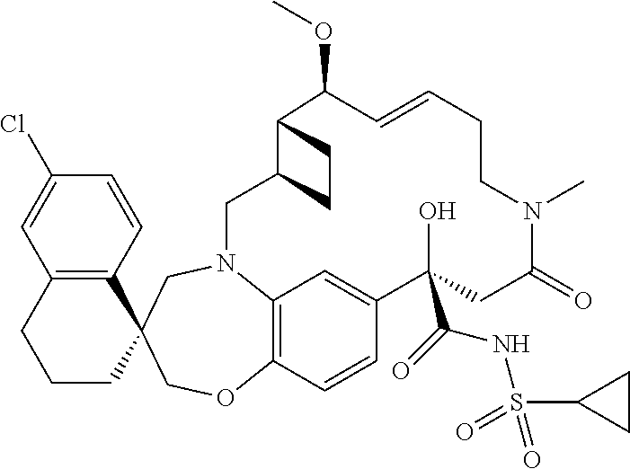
C12=C(C=CC(Cl)=C1)C1(CCC2)COC2=C3N(C1)CC1C(C(OC)C=CCCN(C)C(=O)CC(C(=O)NS(C4CC4)(=O)=O)(O)C(=C3)C=C2)CC1
